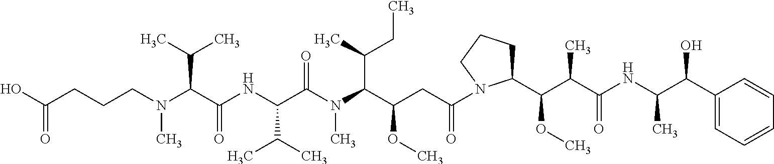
C(CCCN(C(C(NC(C(N(C(C(CC(=O)N1C(C(C(C(NC(C(C2=CC=CC=C2)O)C)=O)C)OC)CCC1)OC)C(C)CC)C)=O)C(C)C)=O)C(C)C)C)(O)=O
